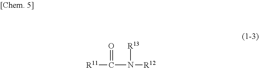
[R11]C(N([R12])[R13])=O
